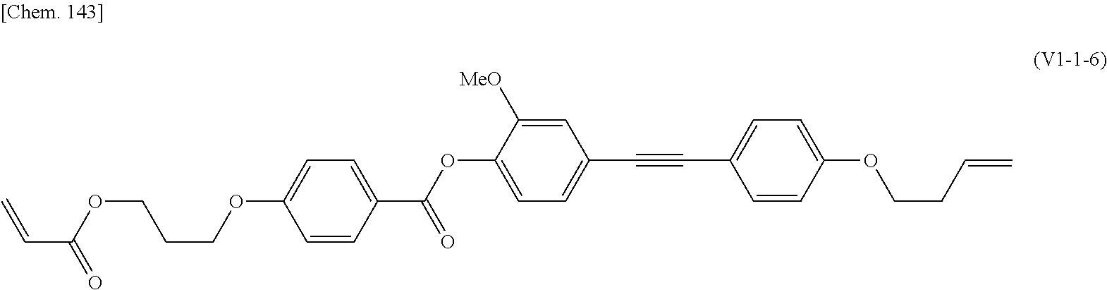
C(C(OCCCOC1=CC=C(C(=O)OC2=CC=C(C#CC3=CC=C(OCCC=C)C=C3)C=C2[MeO])C=C1)=O)=C
